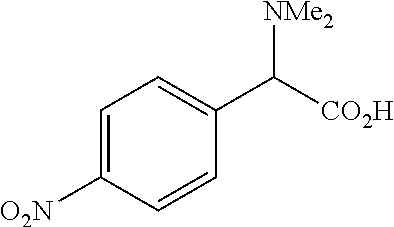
C1=C([O2N])C=CC(C([CO2H])[NMe2])=C1
